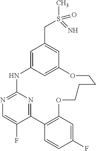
C12=NC(=NC=C1F)NC1=CC(CS(C)(=N)=O)=CC(=C1)OCCCCOC1=C2C=CC(F)=C1
